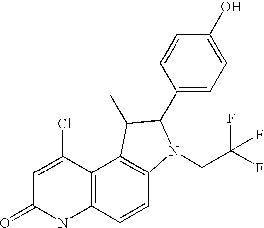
C1=C(Cl)C2=C(NC1=O)C=CC1=C2C(C)C(C2=CC=C(O)C=C2)N1CC(F)(F)F
